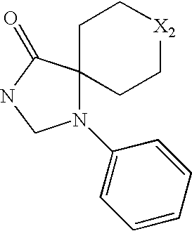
C1C2(CC[X2]C1)N(C1=CC=CC=C1)CNC2=O
